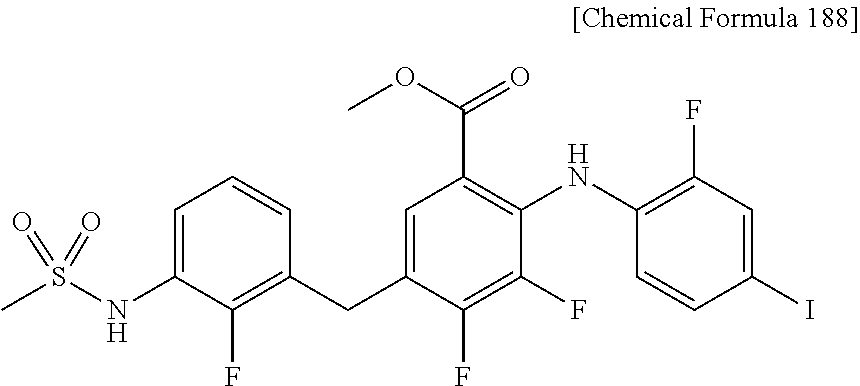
C1=C(NS(C)(=O)=O)C(F)=C(CC2=CC(C(OC)=O)=C(NC3=C(F)C=C(I)C=C3)C(F)=C2F)C=C1
